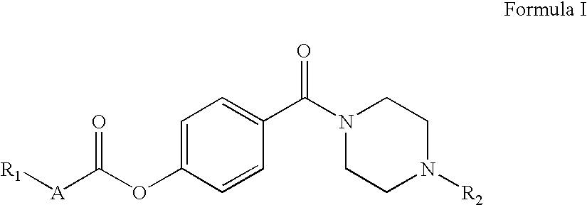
C1=C(OC([A][R1])=O)C=CC(C(N2CCN([R2])CC2)=O)=C1
